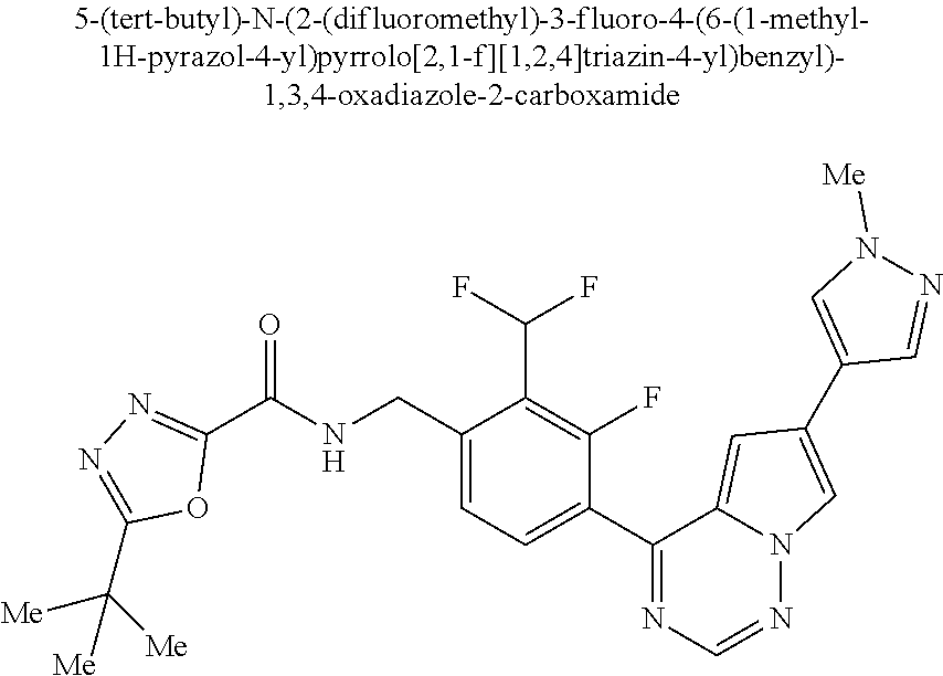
C1(C(NCC2=CC=C(C3=NC=NN4C3=CC(C3=CN([Me])N=C3)=C4)C(F)=C2C(F)F)=O)=NN=C(C([Me])([Me])[Me])O1
